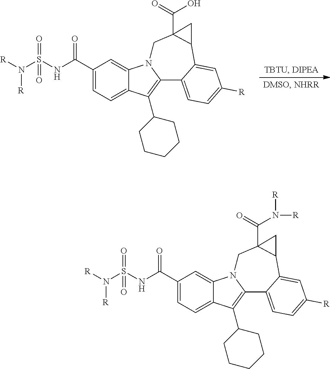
C1(C(NS(N([R])[R])(=O)=O)=O)=CC=C2C(=C1)N1C(=C2C2CCCCC2)C2=CC=C([R])C=C2C2C(C(O)=O)(C1)C2.C1(C(NS(N([R])[R])(=O)=O)=O)=CC=C2C(=C1)N1C(=C2C2CCCCC2)C2=CC=C([R])C=C2C2C(C(N([R])[R])=O)(C1)C2
